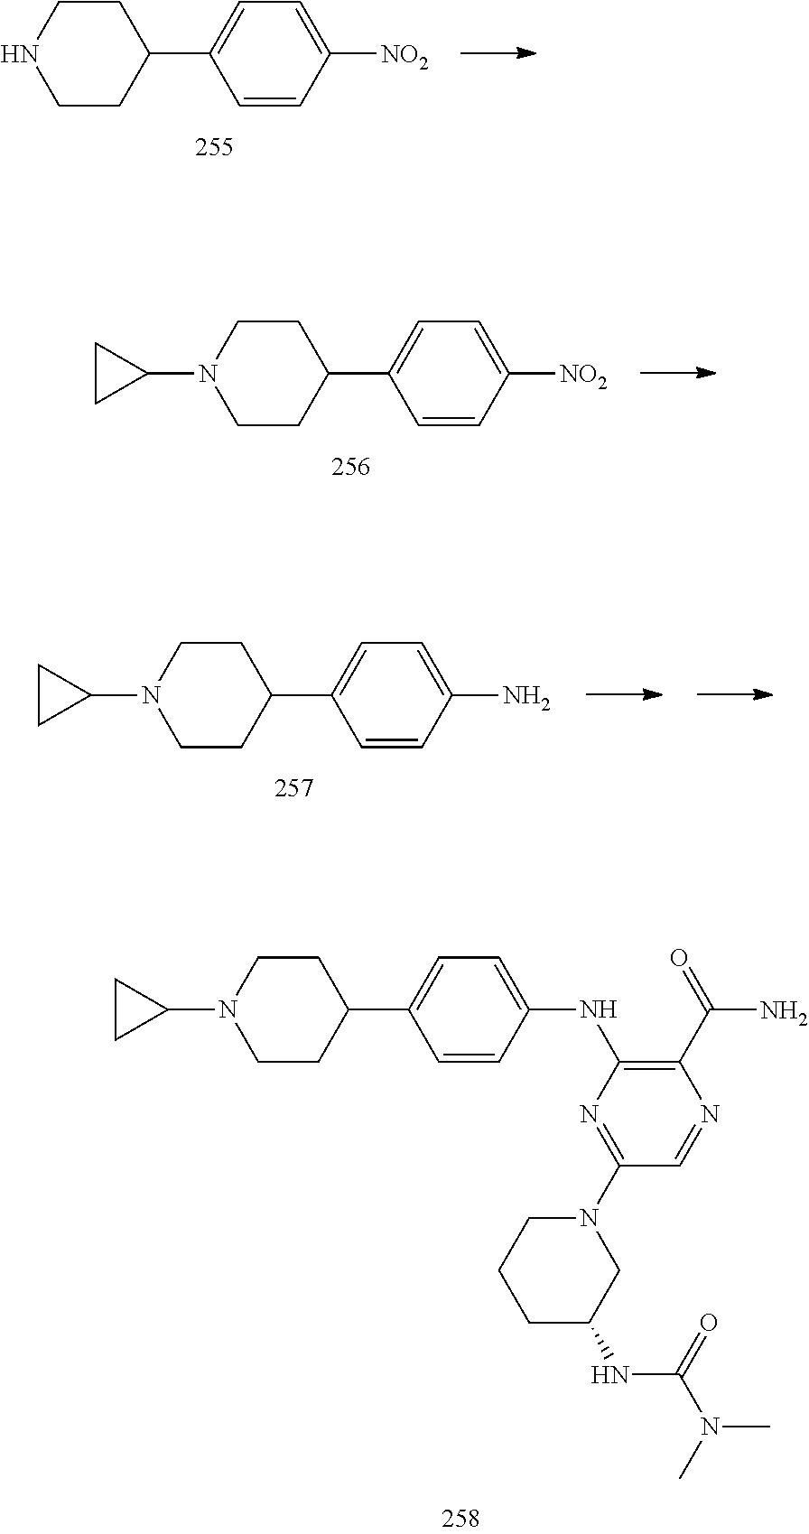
C1=CC(NC2=C(C(=O)N)N=CC(N3CCCC(NC(N(C)C)=O)C3)=N2)=CC=C1C1CCN(C2CC2)CC1.C1=CC([NO2])=CC=C1C1CCN(C2CC2)CC1.C1=CC([NO2])=CC=C1C1CCNCC1.C1=CC(N)=CC=C1C1CCN(C2CC2)CC1
